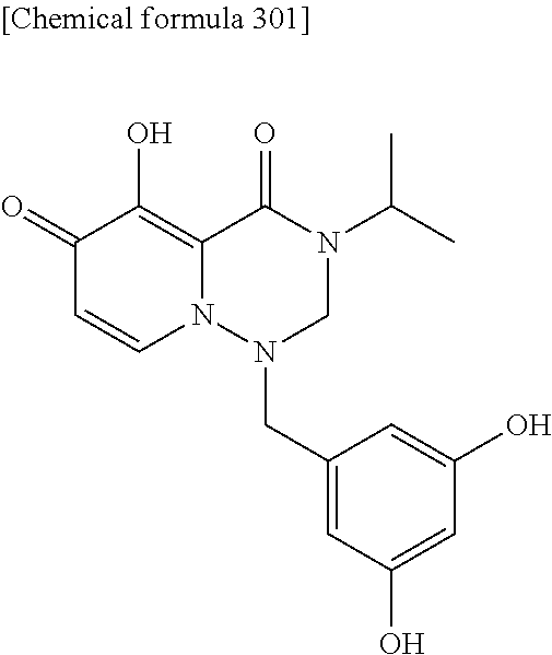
C1(=O)C=CN2C(=C1O)C(=O)N(C(C)C)CN2CC1=CC(O)=CC(O)=C1
